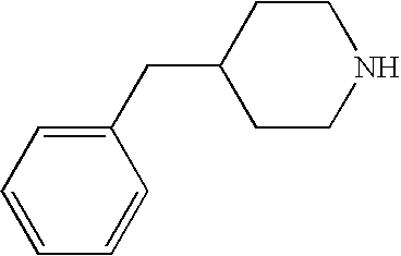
C1(CC2CCNCC2)=CC=CC=C1
